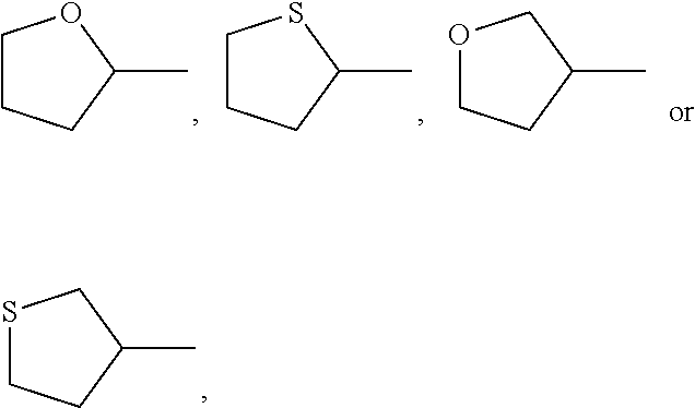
C1CCC(C)O1.C1CCC(C)S1.O1CCC(C)C1.S1CCC(C)C1
